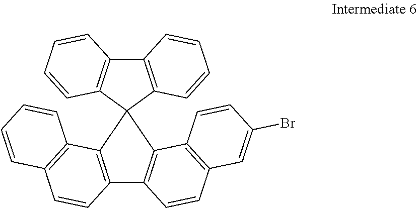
C12=C(C3=C(C=C1)C=CC=C3)C1(C3=C2C=CC2=C3C=CC(Br)=C2)C2=C(C3=C1C=CC=C3)C=CC=C2
